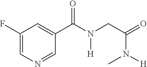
C1(F)=CN=CC(C(N(CC(=O)N(C)[H])[H])=O)=C1
